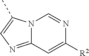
N12C(=NC=C1C)C=C([R2])N=C2
